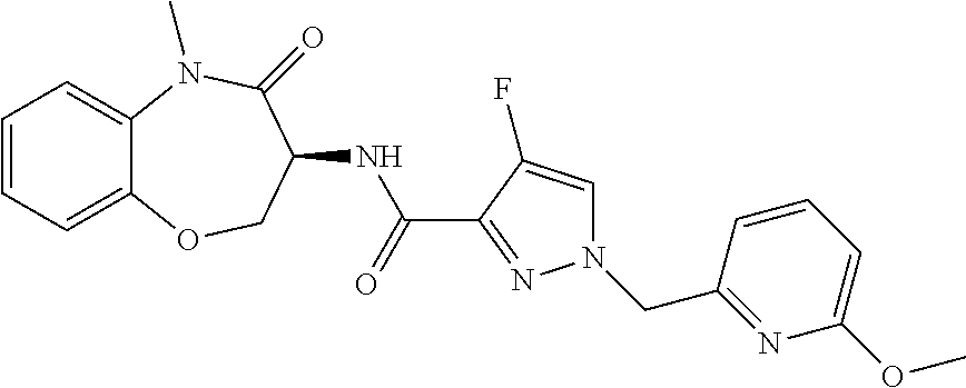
C1=CC=C2C(=C1)N(C)C(=O)C(NC(C1=NN(CC3=NC(OC)=CC=C3)C=C1F)=O)CO2
